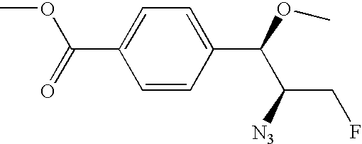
C1(C(=O)OC)=CC=C(C(OC)C(CF)[N3])C=C1
